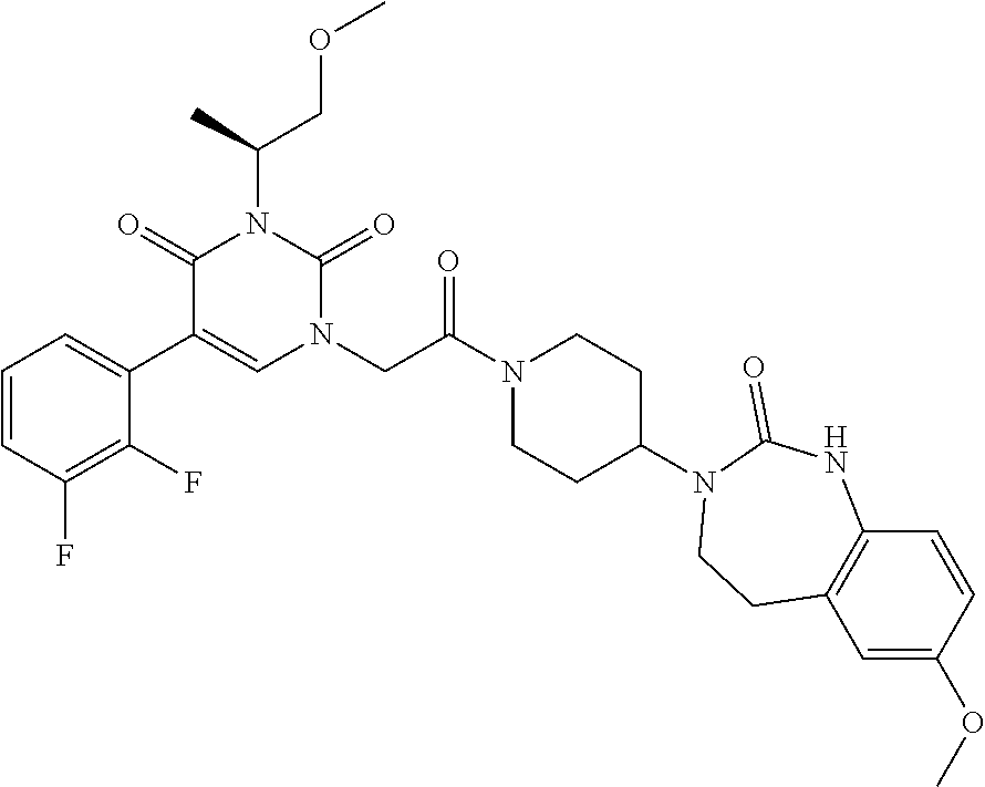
C1=CC(F)=C(F)C(C2=CN(CC(N3CCC(N4CCC5=C(NC4=O)C=CC(OC)=C5)CC3)=O)C(=O)N(C(COC)C)C2=O)=C1
